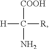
C([H])([R])([COOH])N
